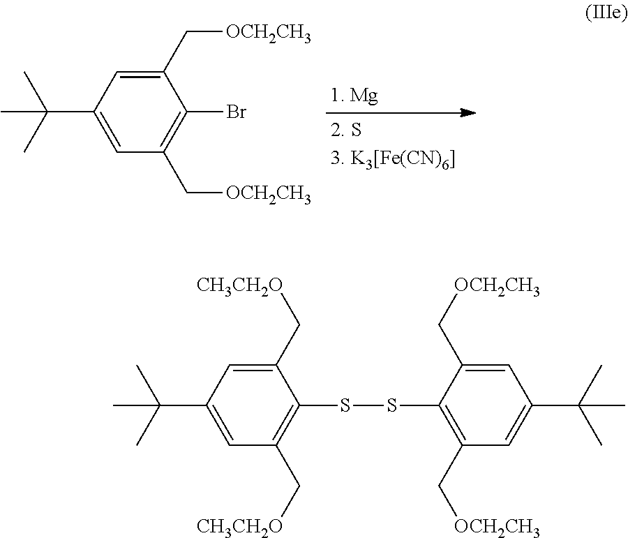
C1(C[OCH2CH3])=CC(C(C)(C)C)=CC(C[OCH2CH3])=C1Br.C1(C[CH3CH2O])=CC(C(C)(C)C)=CC(C[CH3CH2O])=C1SSC1=C(C[OCH2CH3])C=C(C(C)(C)C)C=C1C[OCH2CH3]
